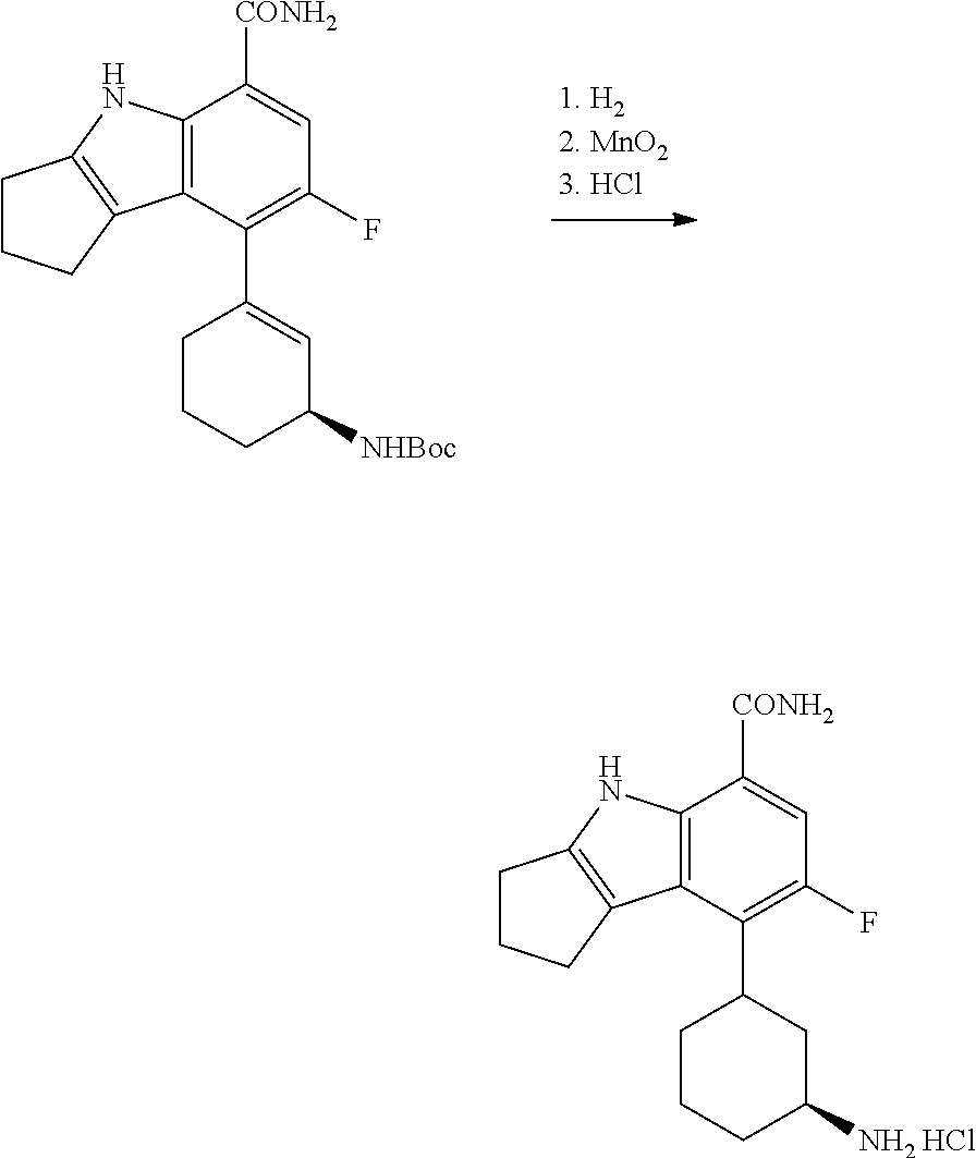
C12=C(C(C3CC(N)CCC3)=C(F)C=C1[CONH2])C1=C(N2)CCC1.Cl.C12=C(C(C3=CC([NHBoc])CCC3)=C(F)C=C1[CONH2])C1=C(N2)CCC1
